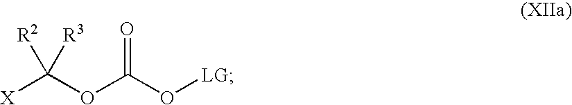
[X]C(OC(O[LG])=O)([R2])[R3]
